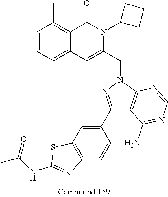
C1=CC=C2C(=C1C)C(=O)N(C1CCC1)C(CN1N=C(C3=CC4=C(C=C3)N=C(NC(C)=O)S4)C3=C1N=CN=C3N)=C2
